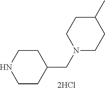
N1CCC(CN2CCC(C)CC2)CC1
